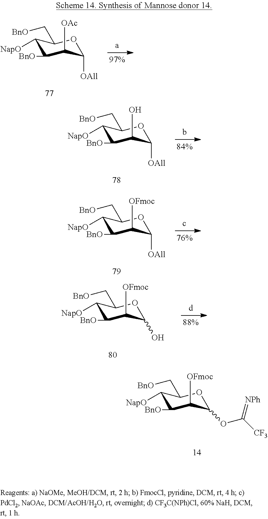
C1([NapO])C([BnO])C([OAc])C([OAll])OC1C[BnO].C1([NapO])C([BnO])C(O)C([OAll])OC1C[BnO].C1([NapO])C([BnO])C([OFmoc])C([OAll])OC1C[BnO].C1([NapO])C([BnO])C([OFmoc])C(O)OC1C[BnO].C1([NapO])C([BnO])C([OFmoc])C(OC([CF3])=[NPh])OC1C[BnO]
